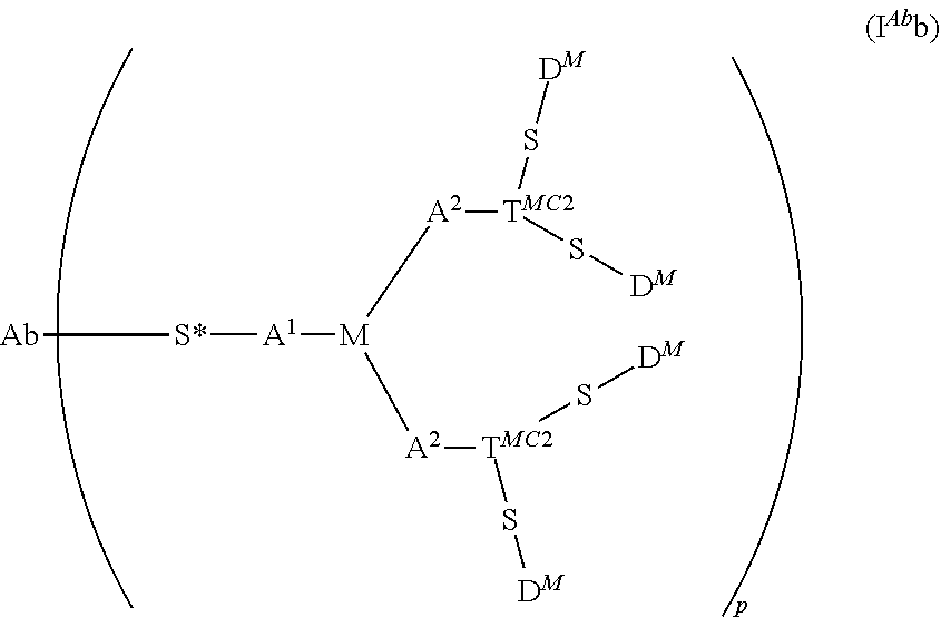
[A1]([M]([A2][TMC2](S[DM])S[DM])[A2][TMC2](S[DM])S[DM])[S*][Ab]
